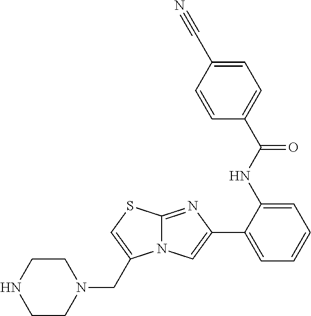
C1(NC(C2=CC=C(C#N)C=C2)=O)=CC=CC=C1C1=CN2C(=N1)SC=C2CN1CCNCC1
